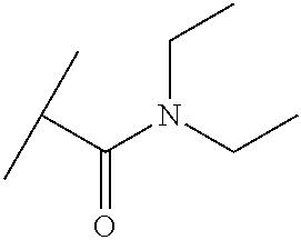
CC(C)C(=O)N(CC)CC
